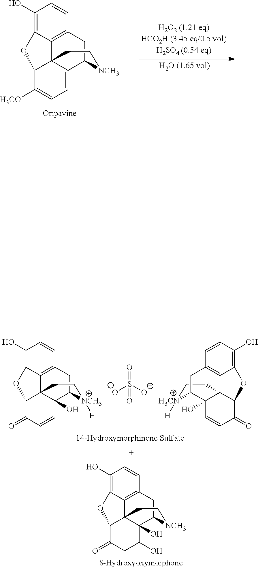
C1(O)=C2C3=C(C=C1)CC1C4=CC=C([H3CO])C(C34CC[NCH3]1)O2.C1(O)=C2C3=C(C=C1)CC1C4(O)C3(C(C(=O)CC4O)O2)CC[NCH3]1.C1(O)=C2C3=C(C=C1)CC1C4(O)C3(C(C(=O)C=C4)O2)CC[NCH3]1[H].C1(O)=C2C3=C(C=C1)CC1C4(O)C3(C(C(=O)C=C4)O2)CC[H3CN]1[H].O=S([O-])([O-])=O
